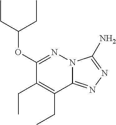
C12=NN=C(N)N1N=C(OC(CC)CC)C(CC)=C2CC
